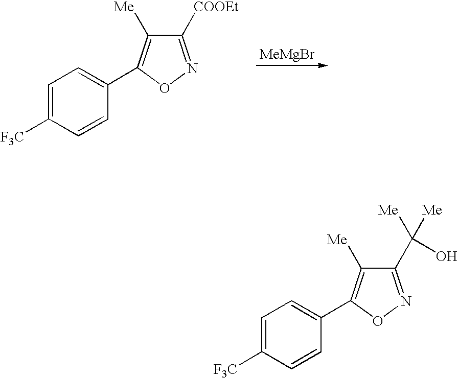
[MeMgBr].C1([COOEt])=NOC(C2=CC=C([F3C])C=C2)=C1[Me].C1(C([Me])([Me])O)=NOC(C2=CC=C([F3C])C=C2)=C1[Me]
